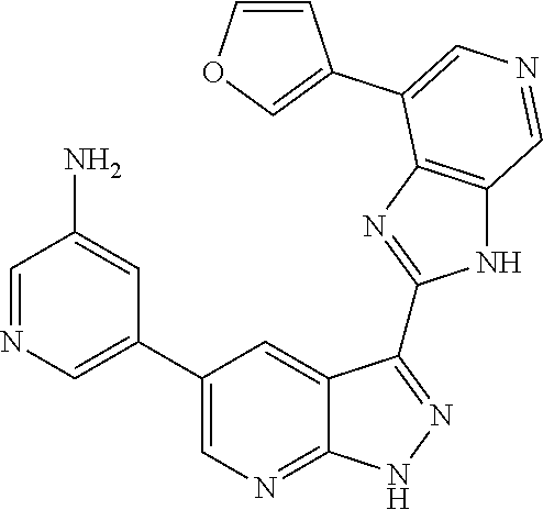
C1=NC=C(C2=CN=C3C(=C2)C(C2=NC4=C(N2)C=NC=C4C2=COC=C2)=NN3)C=C1N
